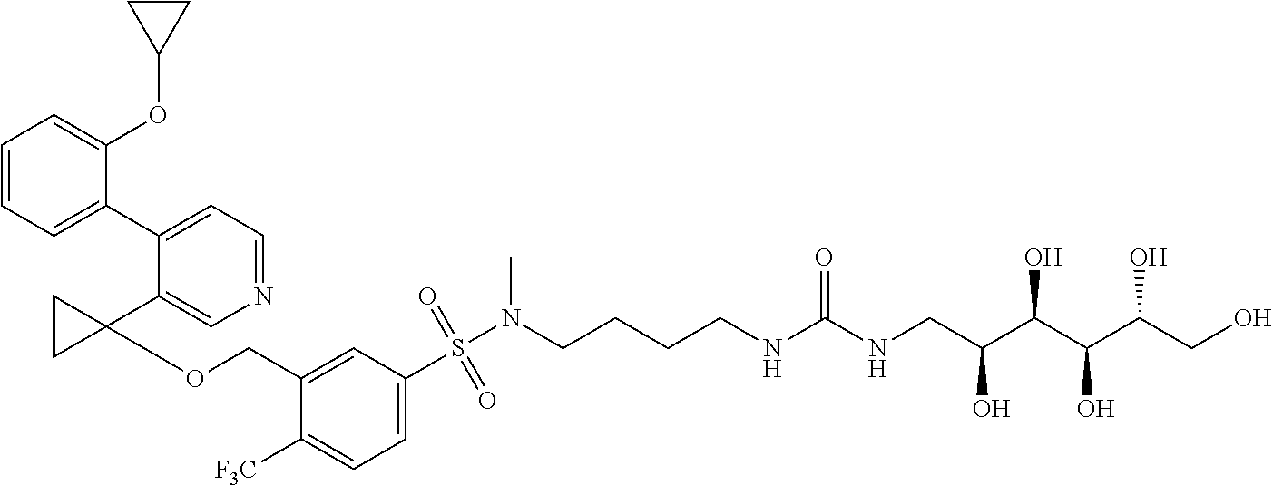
C1=CC=C(C2=CC=NC=C2C2(OCC3=CC(S(N(CCCCNC(NCC(C(C(C(CO)O)O)O)O)=O)C)(=O)=O)=CC=C3[F3C])CC2)C(OC2CC2)=C1
